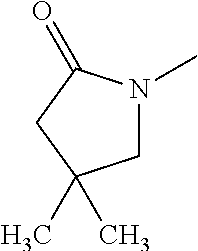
C1N(C)C(=O)CC1(C)C
